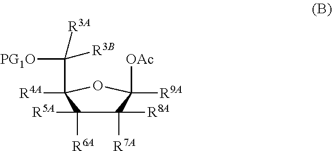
C1([R8A])([R7A])C([R5A])([R6A])C([R4A])(C([PG1O])([R3B])[R3A])OC1([R9A])[OAc]
